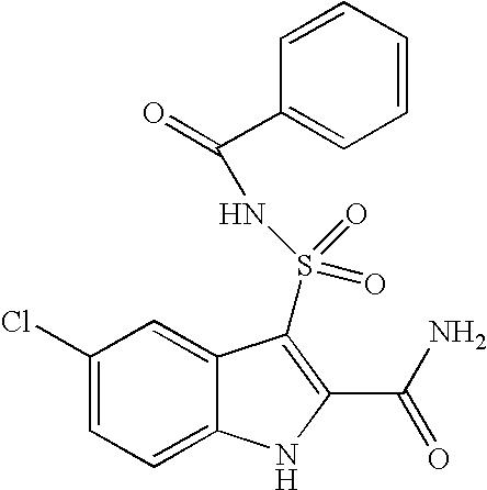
C1(Cl)=CC=C2C(=C1)C(S(NC(=O)C1=CC=CC=C1)(=O)=O)=C(C(N)=O)N2
